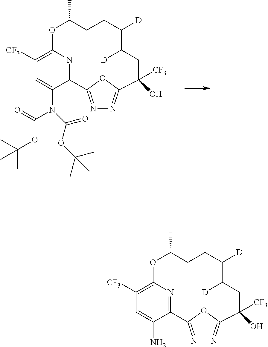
N1=C2OC(=N1)C([CF3])(O)CC([D])C([D])CCC(C)OC1=C([CF3])C=C(N)C2=N1.N1=C2OC(=N1)C([CF3])(O)CC([D])C([D])CCC(C)OC1=C([CF3])C=C(N(C(=O)OC(C)(C)C)C(=O)OC(C)(C)C)C2=N1
